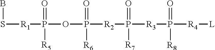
S([R1]P(OP([R2]P([R3]P([R4][L])(=O)[R8])([R7])=O)(=O)[R6])(=O)[R5])B
